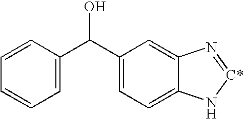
C1(C(C2=CC=CC=C2)O)=CC=C2C(=C1)N=[C*]N2
